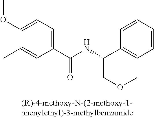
C1(C(NC(C2=CC=CC=C2)COC)=O)=CC=C(OC)C(C)=C1
